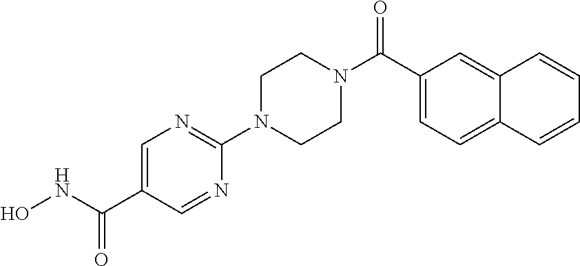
ONC(C1=CN=C(N2CCN(C(C3=CC=C4C(=C3)C=CC=C4)=O)CC2)N=C1)=O
